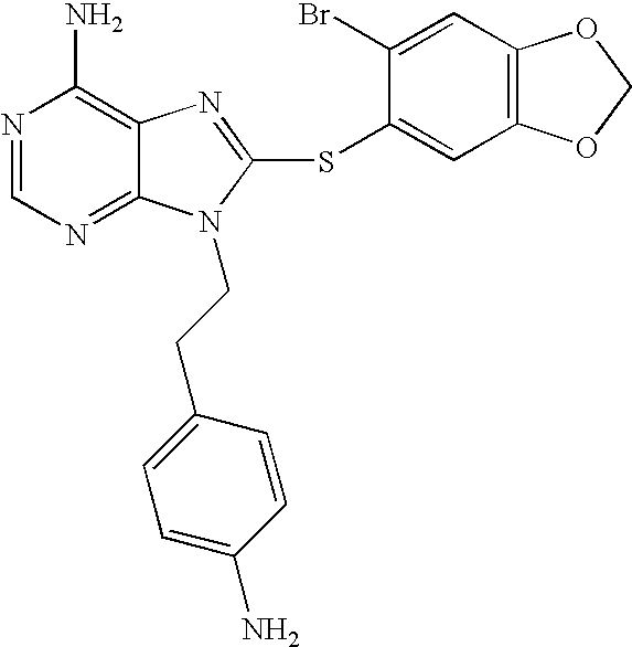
N1=CN=C2C(=C1N)N=C(SC1=CC3=C(C=C1Br)OCO3)N2CCC1=CC=C(N)C=C1
